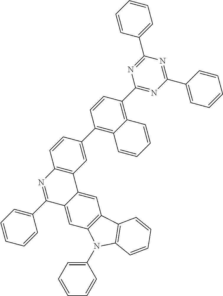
C1=CC=C(C2=NC3=C(C4=CC5=C(C=C24)N(C2=CC=CC=C2)C2=C5C=CC=C2)C=C(C2=C4C(=C(C5=NC(C6=CC=CC=C6)=NC(C6=CC=CC=C6)=N5)C=C2)C=CC=C4)C=C3)C=C1
